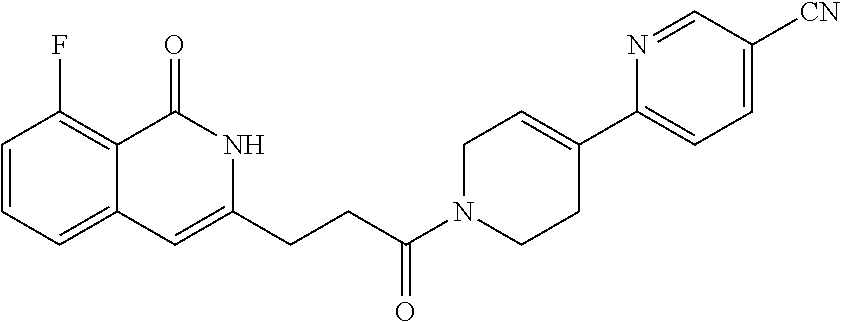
C1=CC=C2C(=C1F)C(=O)NC(CCC(N1CCC(C3=CC=C([CN])C=N3)=CC1)=O)=C2
